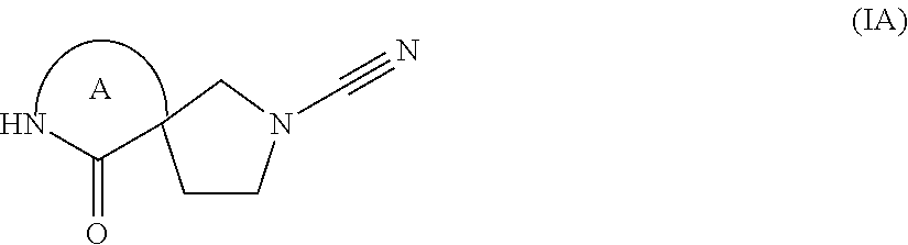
C1CN(C#N)CC1C(N)=O.[A]
